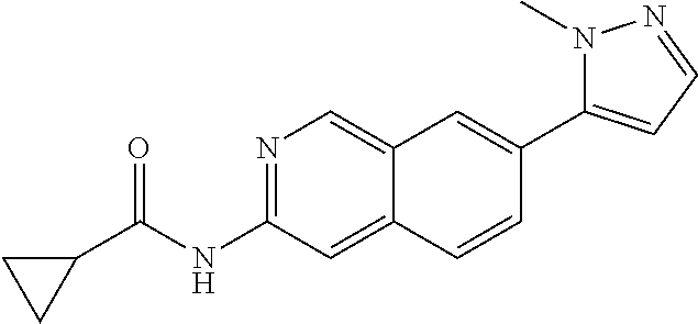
N1=C(NC(C2CC2)=O)C=C2C(=C1)C=C(C1=CC=NN1C)C=C2
